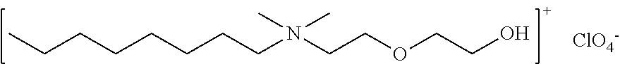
CCCCCCCCN(CCOCCO)(C)C.[ClO4-]
